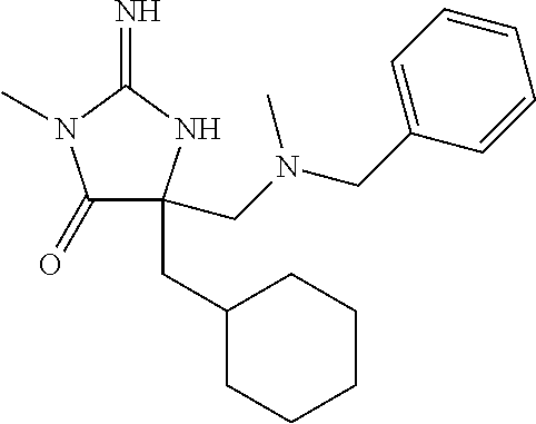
C1(=O)C(CN(CC2=CC=CC=C2)C)(CC2CCCCC2)NC(=N)N1C
